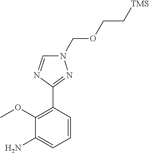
C1(OC)=C(C2=NN(COCC[TMS])C=N2)C=CC=C1N
